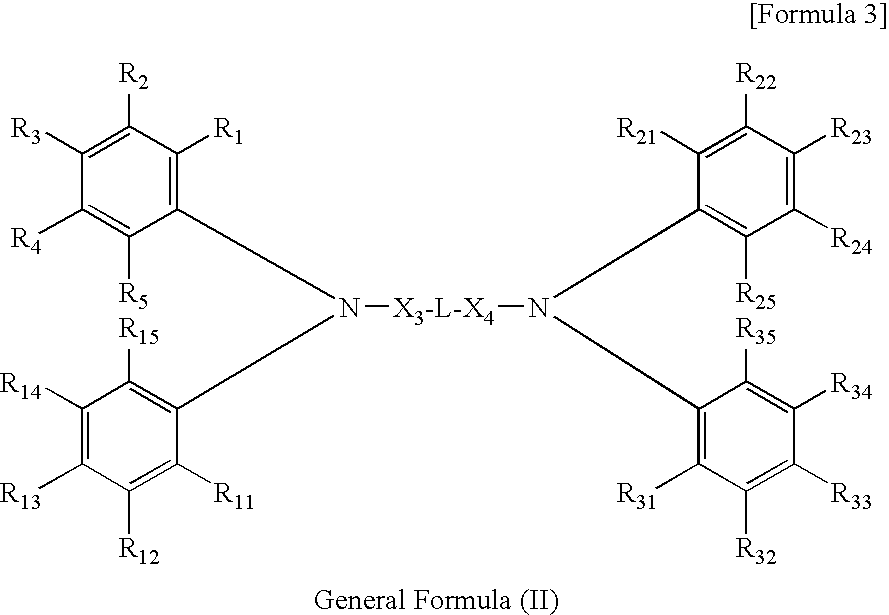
C1([R3])=C([R2])C([R1])=C(N(C2=C([R15])C([R14])=C([R13])C([R12])=C2[R11])[X3-L-X4]N(C2=C([R25])C([R24])=C([R23])C([R22])=C2[R21])C2=C([R31])C([R32])=C([R33])C([R34])=C2[R35])C([R5])=C1[R4]
